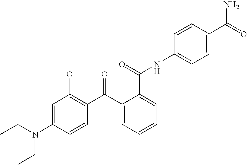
C1=C(N(CC)CC)C=CC(C(C2=CC=CC=C2C(=O)NC2=CC=C(C(=O)N)C=C2)=O)=C1O
